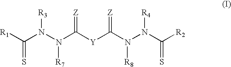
C(N(N(C([Y]C(N(N(C(=S)[R2])[R4])[R8])=[Z])=[Z])[R7])[R3])([R1])=S
